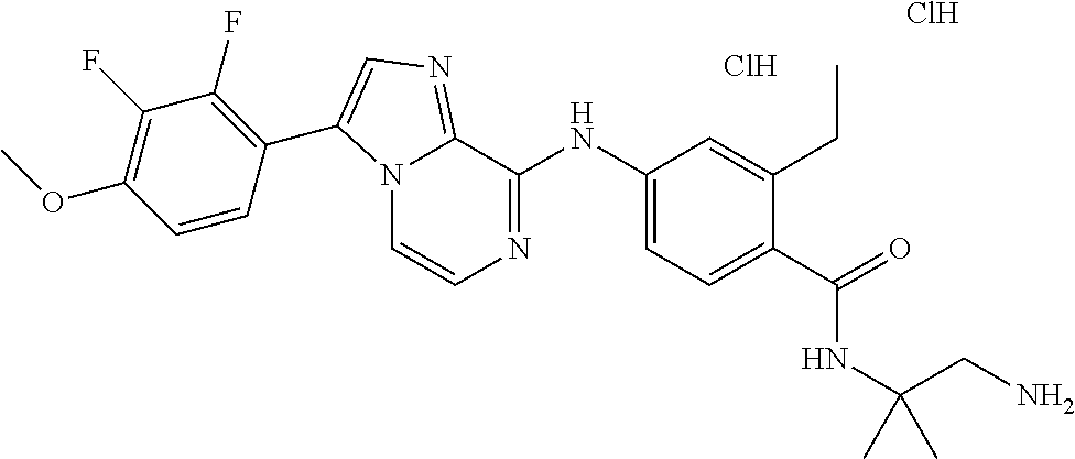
C1(NC2=CC=C(C(=O)NC(C)(CN)C)C(CC)=C2)=NC=CN2C1=NC=C2C1=C(F)C(F)=C(OC)C=C1.Cl.Cl
